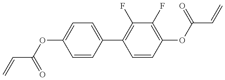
C(=C)C(OC1=CC=C(C2=C(F)C(F)=C(OC(C=C)=O)C=C2)C=C1)=O
